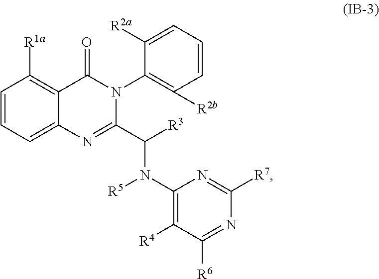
C1=CC([R1a])=C2C(=C1)N=C(C([R3])N(C1=C([R4])C([R6])=NC([R7])=N1)[R5])N(C1=C([R2b])C=CC=C1[R2a])C2=O
